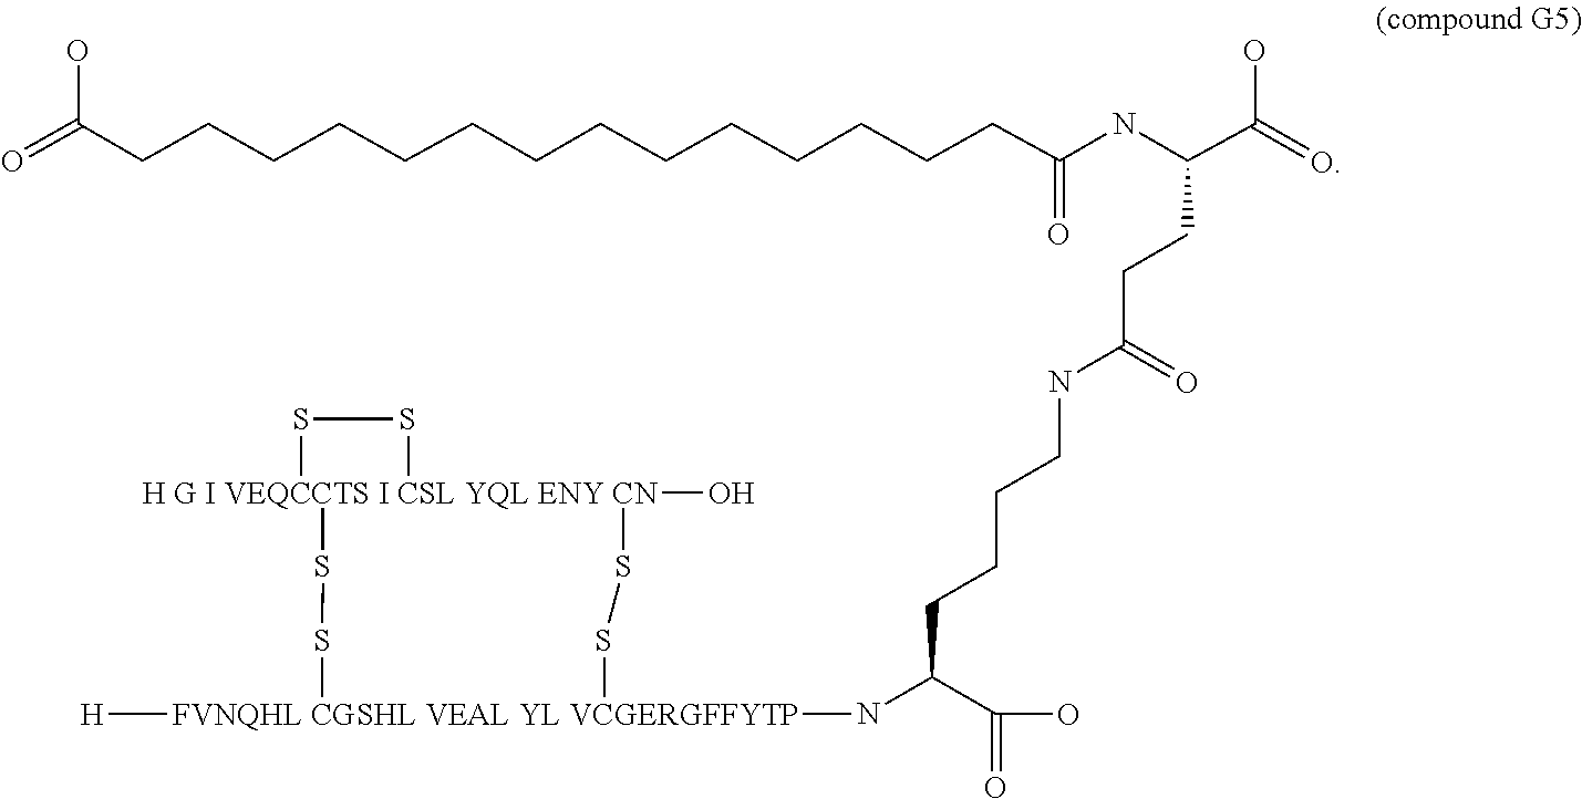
O=C(CCCCCCCCCCCCCCC(NC(C(=O)O)CCC(=O)NCCCCC(C(=O)O)N[FVNQHL CGSHL VEAL YL VCGERGFFYTP]1([H])SS[ H G I VEQCCTS I CSL YQL ENY CN]2(O)(SS2)SS1)=O)O
